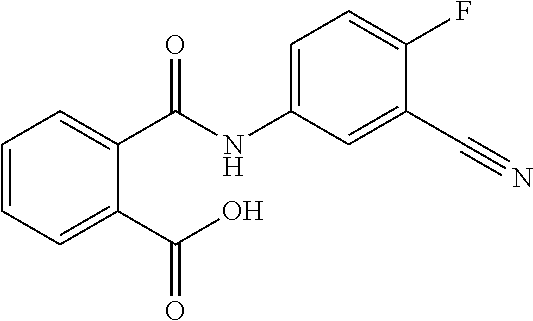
C1=CC=C(C(=O)O)C(C(=O)NC2=CC=C(F)C(C#N)=C2)=C1
